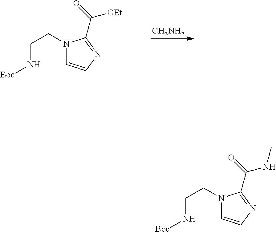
[CH3NH2].N1(CCN[Boc])C=CN=C1C(=O)[OEt].N1(CCN[Boc])C=CN=C1C(=O)NC
